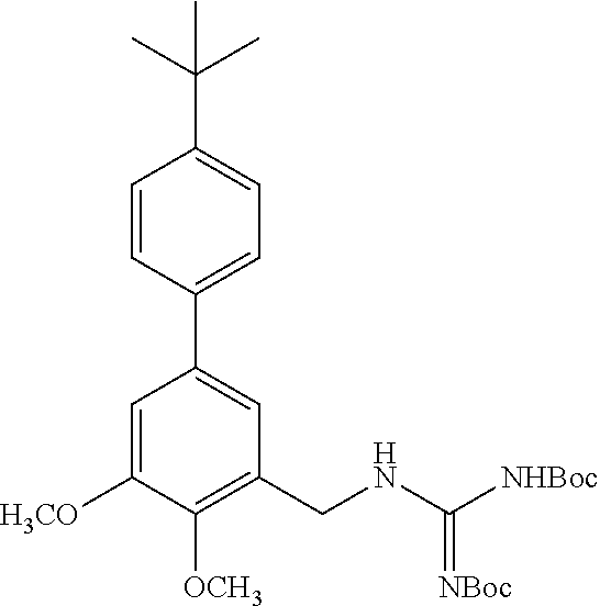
C1(C2=CC=C(C(C)(C)C)C=C2)=CC(CNC([NHBoc])=[NBoc])=C([OCH3])C([H3CO])=C1
